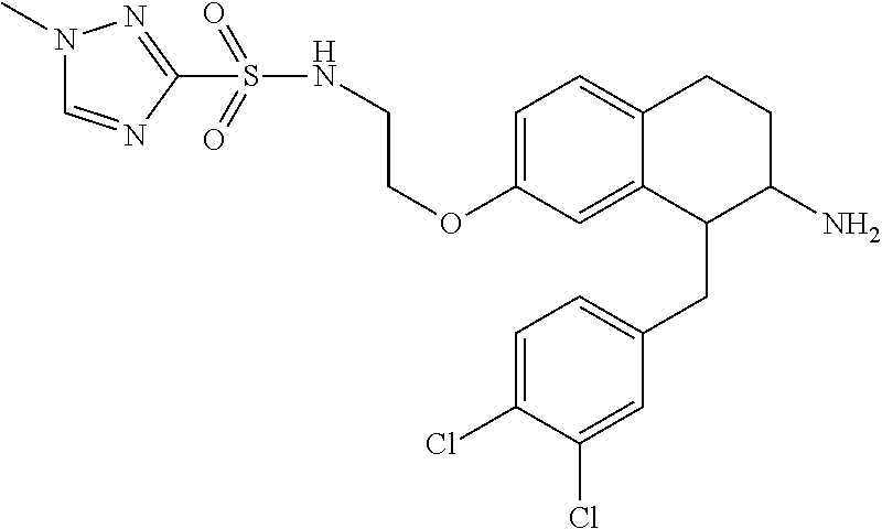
C1=C(OCCNS(=O)(=O)C2=NN(C)C=N2)C=C2C(=C1)CCC(N)C2CC1=CC=C(Cl)C(Cl)=C1
